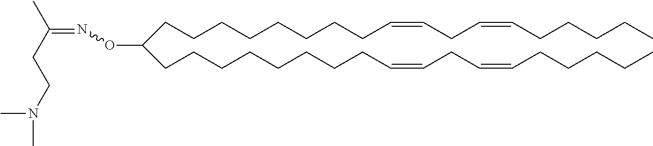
C(CCCCCCCC=CCC=CCCCCC)C(CCCCCCCCC=CCC=CCCCCC)ON=C(CCN(C)C)C
